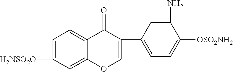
C1=C([H2NSO2O])C=C2C(=C1)C(=O)C(C1=CC=C([OSO2NH2])C(N)=C1)=CO2
